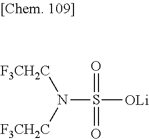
S(=O)(=O)([OLi])N([F3CH2C])[F3CH2C]
